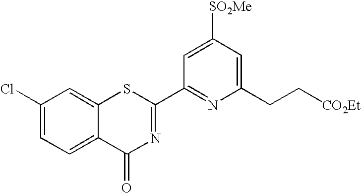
[SO2Me]C1=CC(C2=NC(=O)C3=CC=C(Cl)C=C3S2)=NC(CC[CO2Et])=C1
